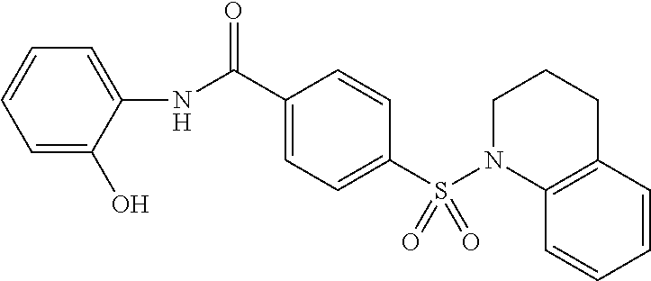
C1=C(NC(C2=CC=C(S(N3CCCC4=C3C=CC=C4)(=O)=O)C=C2)=O)C(O)=CC=C1
